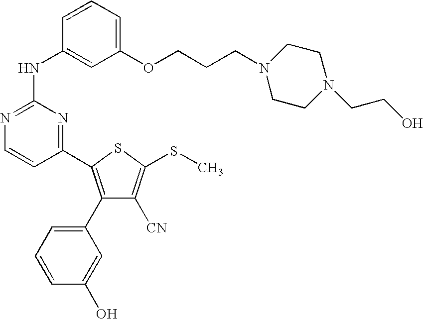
C1(C2=C(C3=CC=CC(O)=C3)C([CN])=C(SC)S2)=NC(NC2=CC(OCCCN3CCN(CCO)CC3)=CC=C2)=NC=C1
